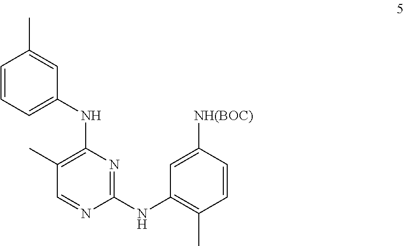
C1=CC=C(NC2=C(C)C=NC(NC3=C(C)C=CC([NH(BOC)])=C3)=N2)C=C1C
